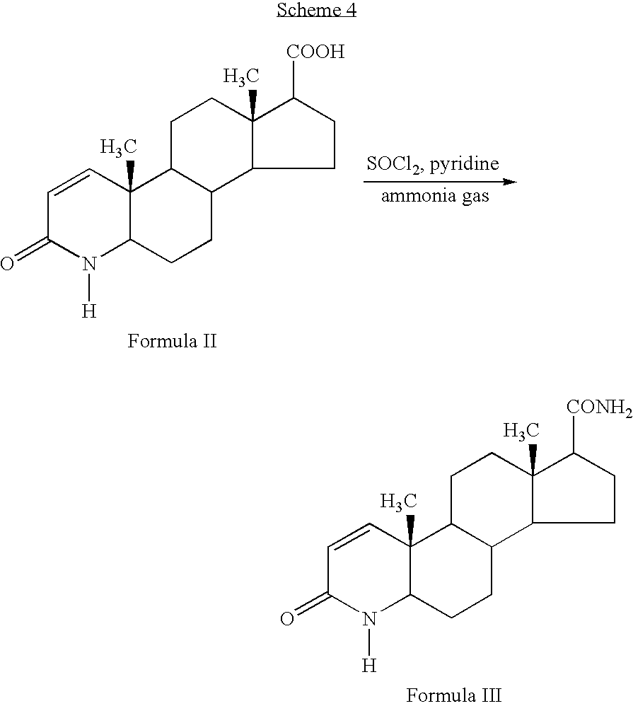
C1=CC(=O)N([H])C2C1(C)C1C(CC2)C2CCC([CONH2])C2(C)CC1.C1=CC(=O)N([H])C2C1(C)C1C(CC2)C2CCC([COOH])C2(C)CC1
